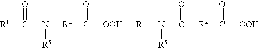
C([R1])(N([R2]C([OOH])=O)[R5])=O.N([R1])(C([R2]C([OOH])=O)=O)[R5]
